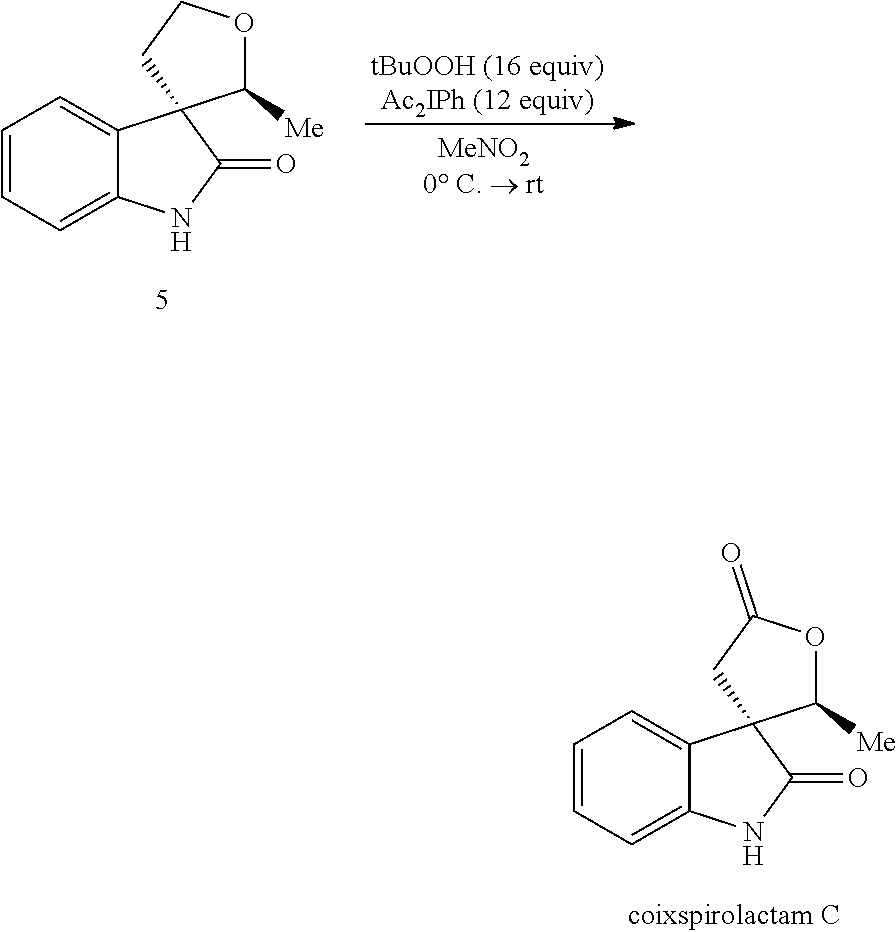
C1=CC=C2C(=C1)C1(C(=O)N2)C([Me])OCC1.C1=CC=C2C(=C1)C1(C(=O)N2)C([Me])OC(=O)C1
